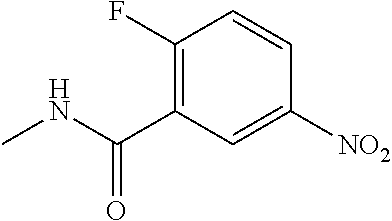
C1(F)=C(C(NC)=O)C=C([NO2])C=C1
